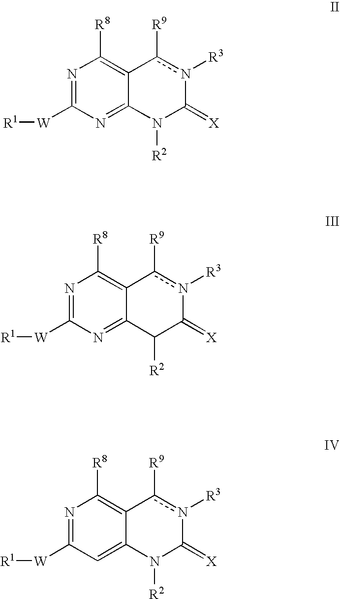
N1=C([W][R1])N=C2C(=C1[R8])c([R9])n([R3])C(=[X])N2[R2].N1=C([W][R1])N=C2C(=C1[R8])c([R9])n([R3])C(=[X])C2[R2].N1=C([W][R1])C=C2C(=C1[R8])c([R9])n([R3])C(=[X])N2[R2]
